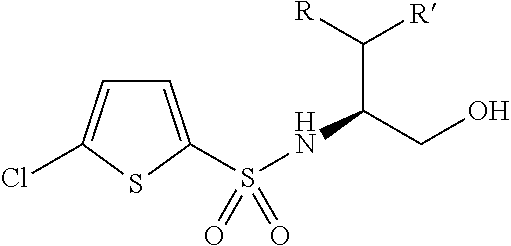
C1=C(S(NC(C([R])[R])CO)(=O)=O)SC(Cl)=C1
